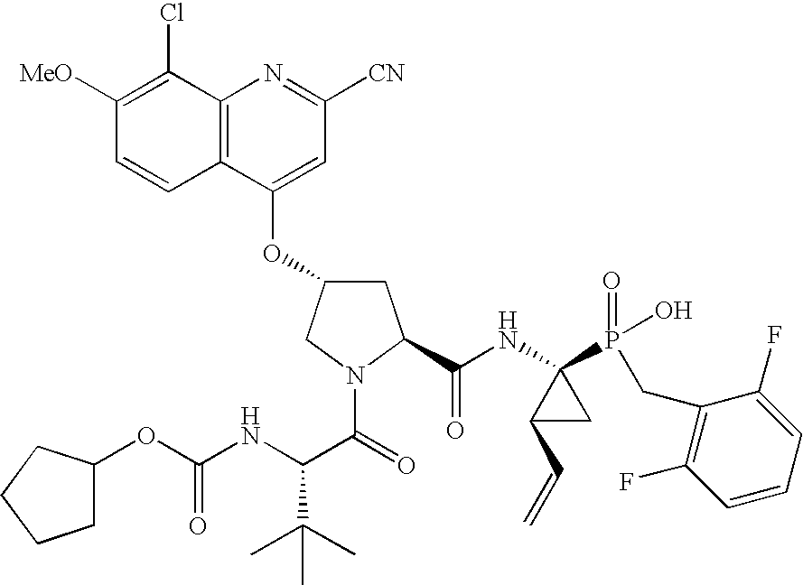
C12=C(C(OC3CC(C(NC4(P(=O)(O)CC5=C(F)C=CC=C5F)C(C=C)C4)=O)N(C(C(C(C)(C)C)NC(=O)OC4CCCC4)=O)C3)=CC([CN])=N1)C=CC([MeO])=C2Cl
